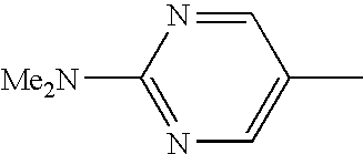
C1=NC([Me2N])=NC=C1C
